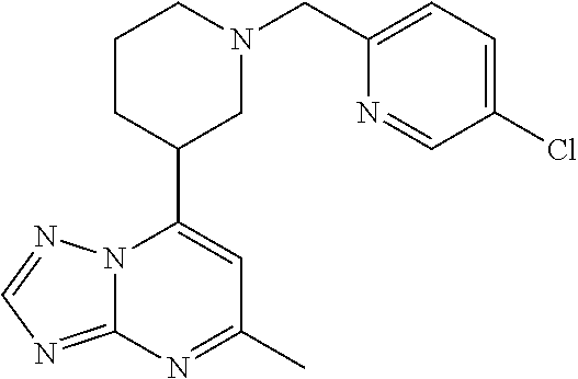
N12C(=NC=N1)N=C(C)C=C2C1CN(CC2=CC=C(Cl)C=N2)CCC1
